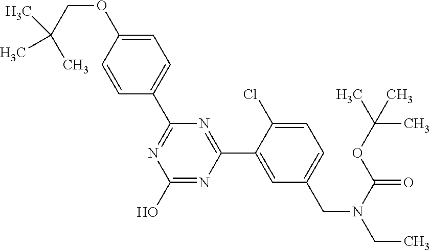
N1=C(C2=CC=C(OCC(C)(C)C)C=C2)N=C(C2=CC(CN(C(=O)OC(C)(C)C)CC)=CC=C2Cl)N=C1O
